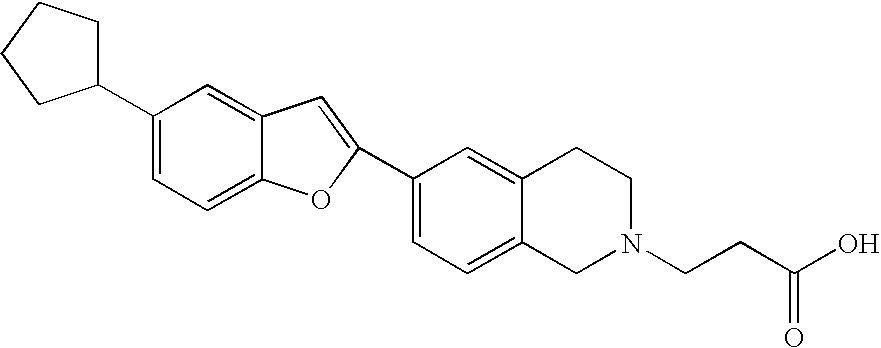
C1(C2=CC3=CC(C4CCCC4)=CC=C3O2)=CC=C2C(=C1)CCN(CCC(O)=O)C2
